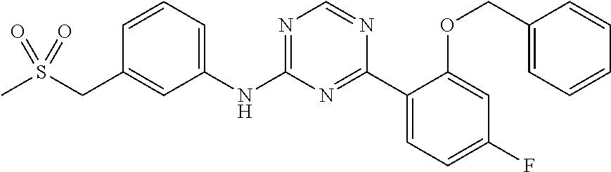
C1=C(NC2=NC=NC(C3=CC=C(F)C=C3OCC3=CC=CC=C3)=N2)C=C(CS(C)(=O)=O)C=C1
